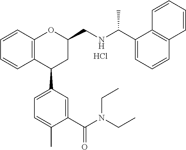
C1=CC2=C(C=C1)C(C1=CC=C(C)C(C(N(CC)CC)=O)=C1)CC(CNC(C1=CC=CC3=C1C=CC=C3)C)O2.Cl
